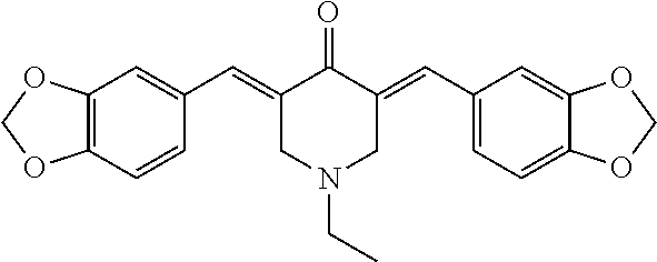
C1=CC(C=C2CN(CC)CC(=CC3=CC=C4C(=C3)OCO4)C2=O)=CC2=C1OCO2
